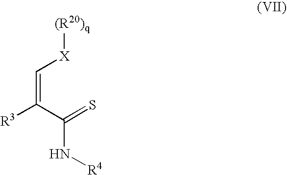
C(=C(C(=S)N[R4])[R3])[X][(R20)q]
